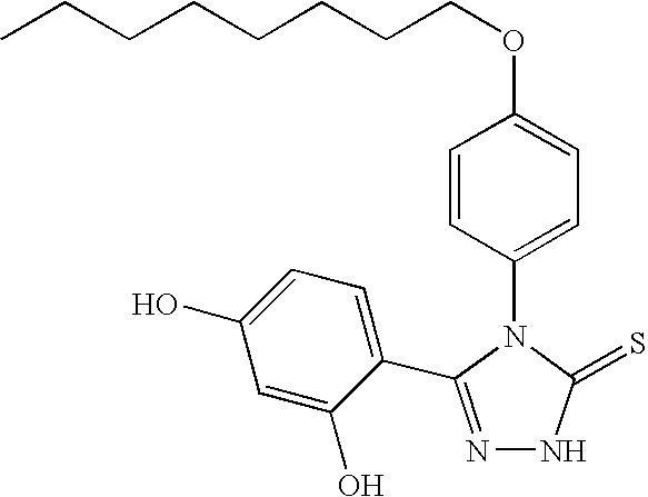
C1(N2C(=S)NN=C2C2=CC=C(O)C=C2O)=CC=C(OCCCCCCCC)C=C1
